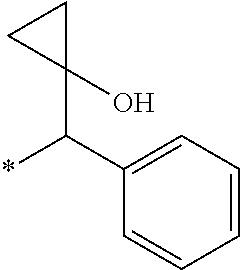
C1=CC=C(C(*)C2(O)CC2)C=C1
